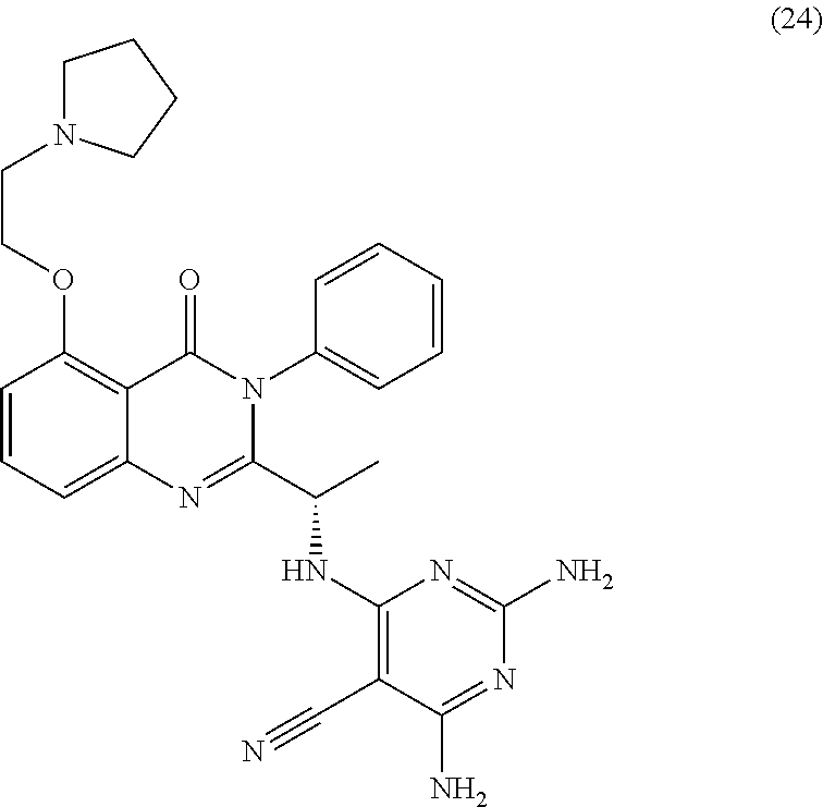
C1=CC(OCCN2CCCC2)=C2C(=C1)N=C(C(C)NC1=C(C#N)C(N)=NC(N)=N1)N(C1=CC=CC=C1)C2=O
